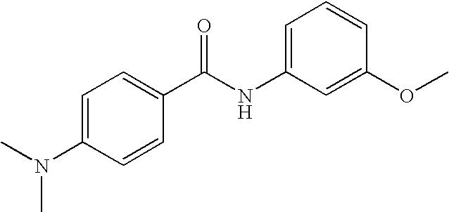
C1=C(NC(C2=CC=C(N(C)C)C=C2)=O)C=C(OC)C=C1
